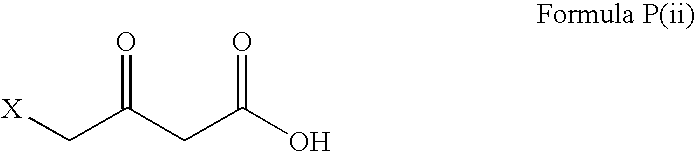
O=C(CC(O)=O)C[X]
